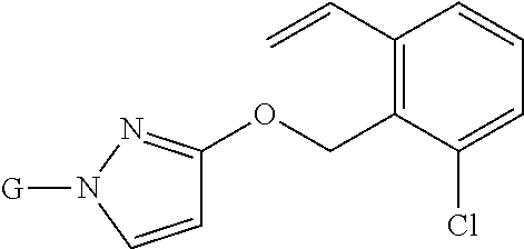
C1=CN([G])N=C1OCC1=C(C=C)C=CC=C1Cl
